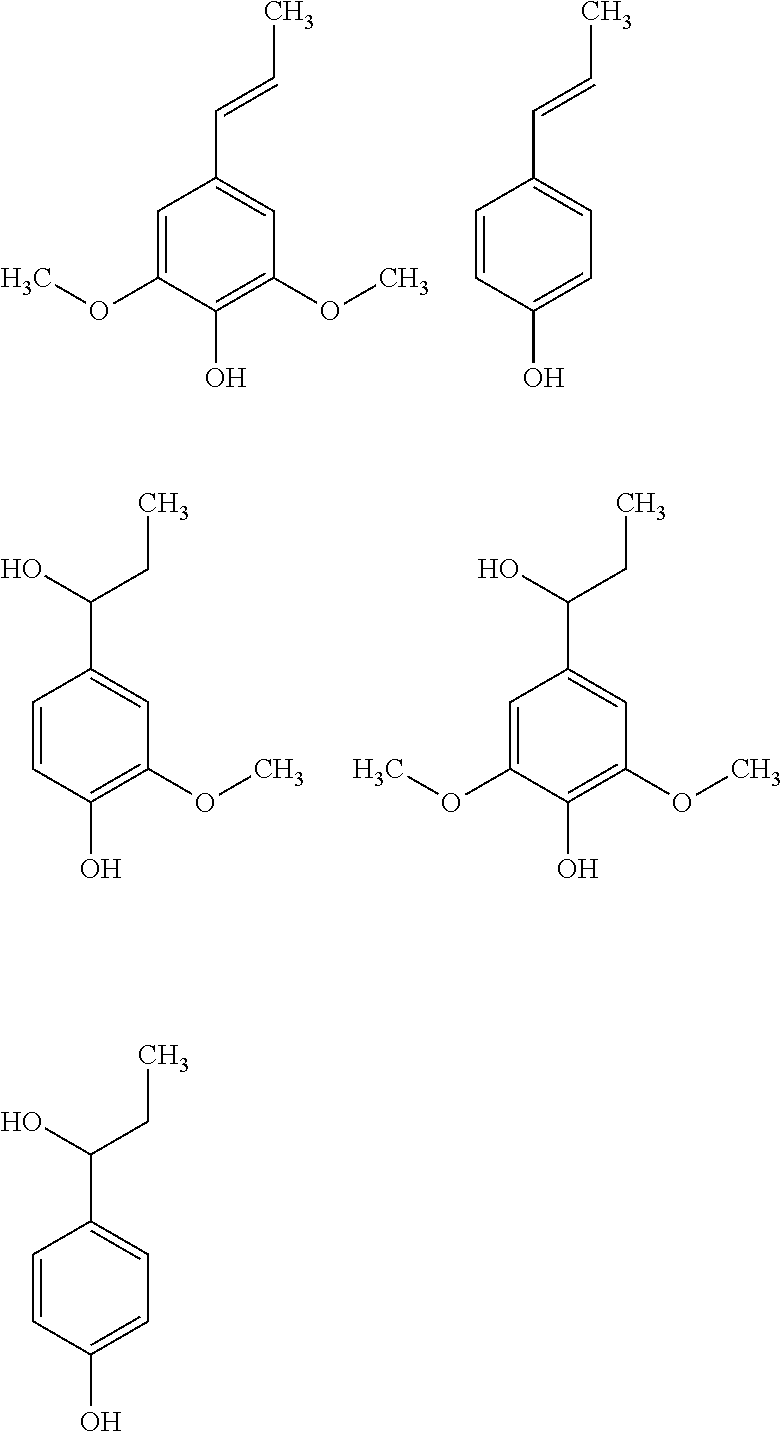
C1=C(OC)C(O)=C(OC)C=C1C=CC.C1=CC(O)=CC=C1C=CC.C1=C(OC)C(O)=C(OC)C=C1C(CC)O.C1=CC(O)=C(OC)C=C1C(CC)O.C1=CC(O)=CC=C1C(CC)O
